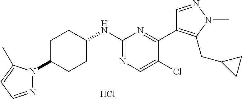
Cl.C1C(N2N=CC=C2C)CCC(NC2=NC=C(Cl)C(C3=C(CC4CC4)N(C)N=C3)=N2)C1
